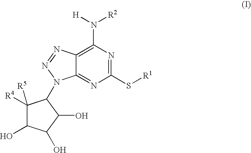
C1(S[R1])=NC(N([H])[R2])=C2C(=N1)N(C1C([R4])([R5])C(O)C(O)C1O)N=N2
